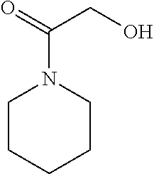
OCC(=O)N1CCCCC1
